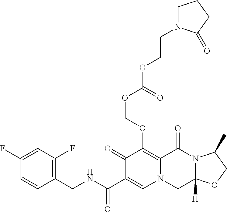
C1(CNC(=O)C2=CN3C(=C(OCOC(OCCN4CCCC4=O)=O)C2=O)C(=O)N2C([H])(C3)OCC2C)=C(F)C=C(F)C=C1
